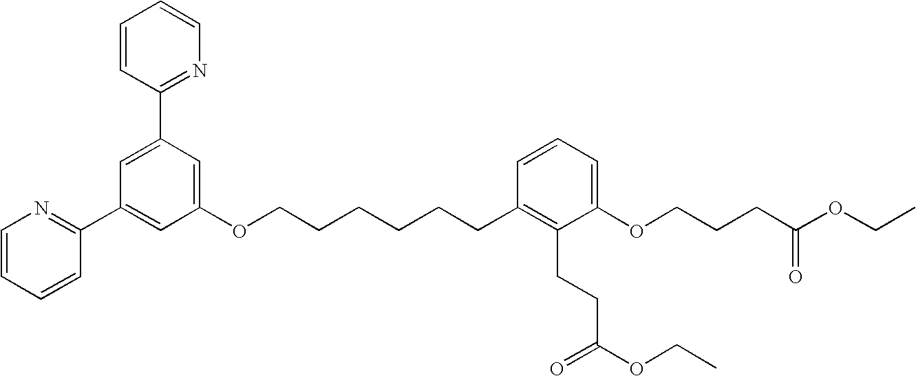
C1=C(C2=NC=CC=C2)C=C(OCCCCCCC2=C(CCC(OCC)=O)C(OCCCC(OCC)=O)=CC=C2)C=C1C1=NC=CC=C1
